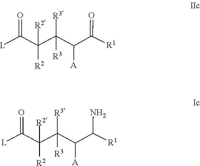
C(C(C(C(C(=O)[R1])[A])([R3])[R3])([R2])[R2])([L])=O.C(C(C(C(C(N)[R1])[A])([R3])[R3])([R2])[R2])([L])=O
